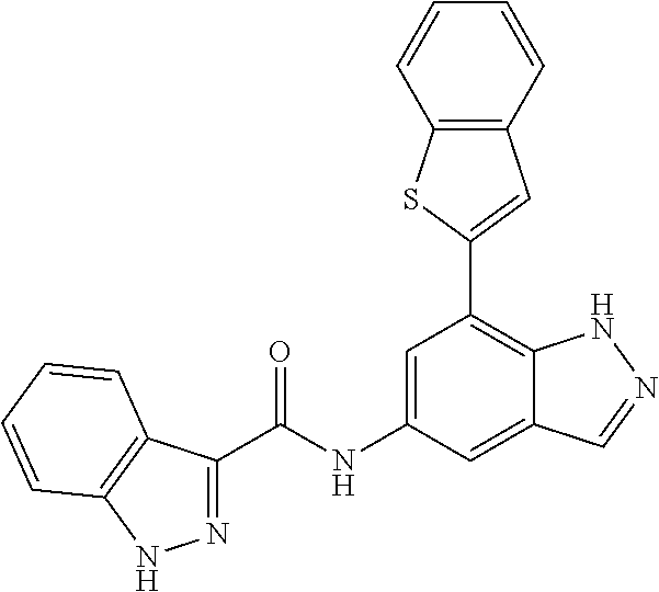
C1=C(NC(=O)C2=NNC3=C2C=CC=C3)C=C2C(=C1C1=CC3=C(S1)C=CC=C3)NN=C2
